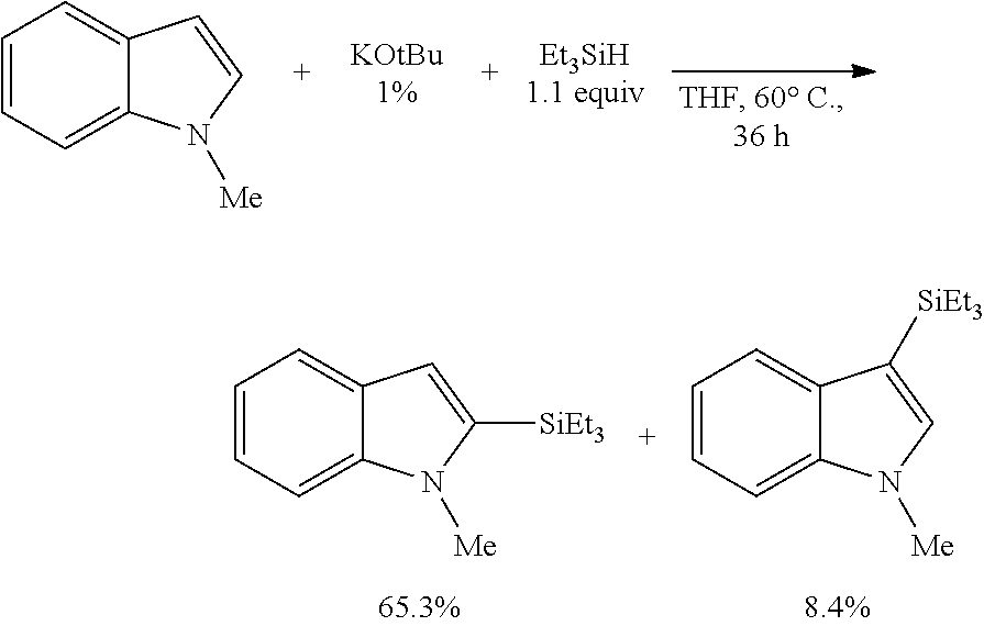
C1=CC=C2C(=C1)C=C([SiEt3])N2[Me].C1=CC=C2C(=C1)C([SiEt3])=CN2[Me].C1=CC=C2C(=C1)C=CN2[Me]
